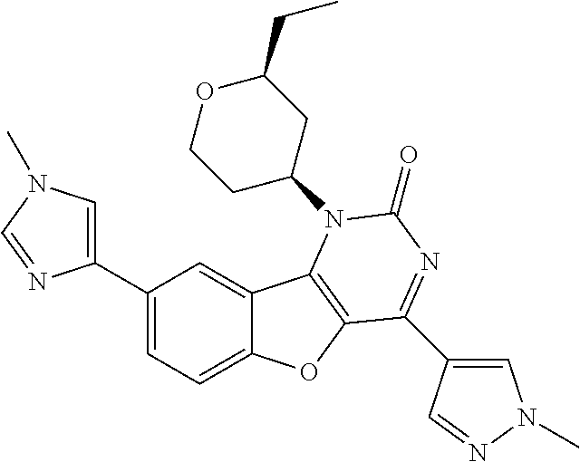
C1(C2=CN(C)C=N2)=CC=C2C(=C1)C1=C(O2)C(C2=CN(C)N=C2)=NC(=O)N1C1CC(CC)OCC1
